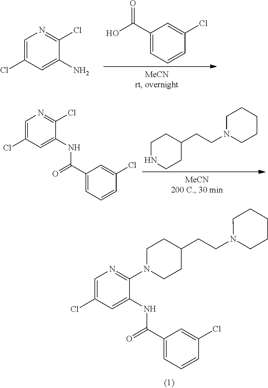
C1=C(Cl)C=C(NC(C2=CC=CC(Cl)=C2)=O)C(N2CCC(CCN3CCCCC3)CC2)=N1.C1(C(O)=O)=CC=CC(Cl)=C1.C1=C(Cl)C=C(N)C(Cl)=N1.C1NCCC(CCN2CCCCC2)C1.C1=C(Cl)C=C(NC(C2=CC=CC(Cl)=C2)=O)C(Cl)=N1
